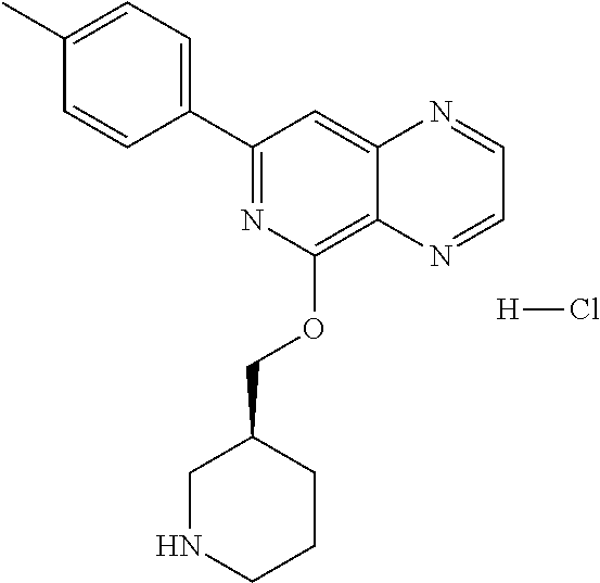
C1(C2=CC=C(C)C=C2)=NC(OCC2CNCCC2)=C2C(=C1)N=CC=N2.[H]Cl
